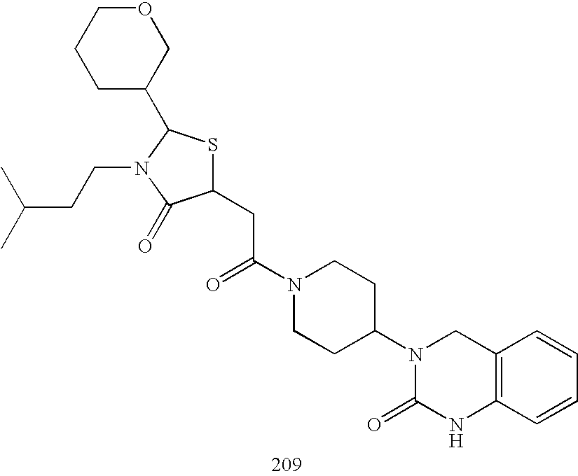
C1(CC(N2CCC(N3C(=O)NC4=C(C3)C=CC=C4)CC2)=O)SC(C2COCCC2)N(CCC(C)C)C1=O
